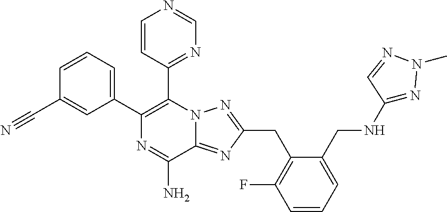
C1=CC(C#N)=CC(C2=C(C3=NC=NC=C3)N3C(=NC(CC4=C(F)C=CC=C4CNC4=NN(C)N=C4)=N3)C(N)=N2)=C1
